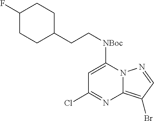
C1=C([NBoc]CCC2CCC(F)CC2)N2C(=C(Br)C=N2)N=C1Cl
